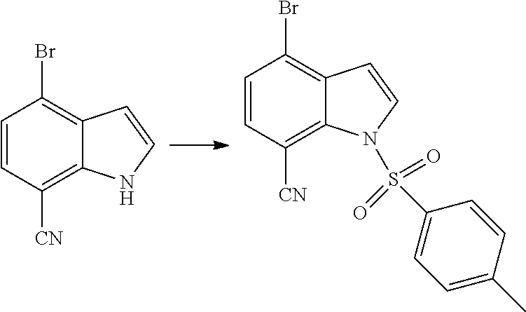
C1=CC([CN])=C2C(=C1Br)C=CN2.C1=CC([CN])=C2C(=C1Br)C=CN2S(=O)(=O)C1=CC=C(C)C=C1
